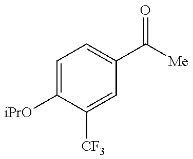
C1=C([iPrO])C([CF3])=CC(C([Me])=O)=C1
